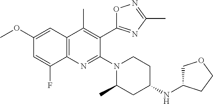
C12=C(C=C(OC)C=C1F)C(C)=C(C1=NC(C)=NO1)C(N1CCC(NC3COCC3)CC1C)=N2
